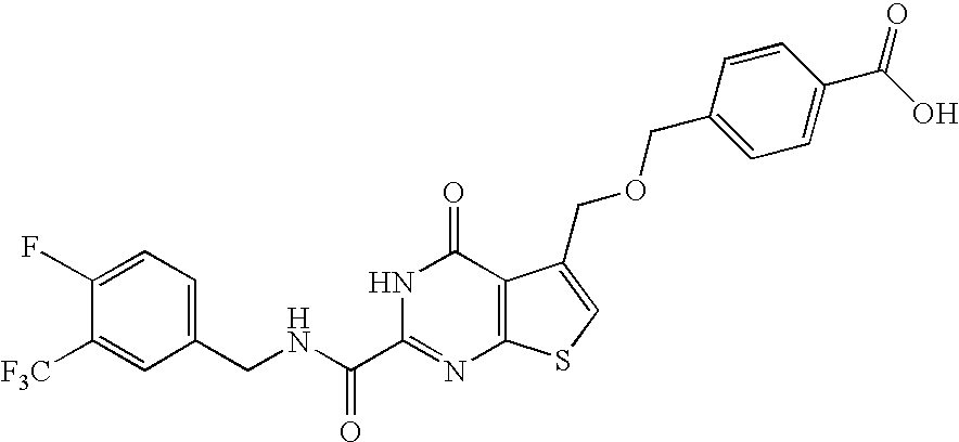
C1(CNC(C2=NC3=C(C(=O)N2)C(COCC2=CC=C(C(O)=O)C=C2)=CS3)=O)=CC=C(F)C([F3C])=C1
